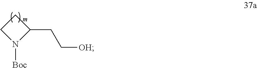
C1(CC[OH])CCN1[Boc]
